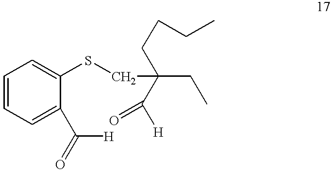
C1=CC=C(C([H])=O)C(SCC(CC)(C([H])=O)CCCC)=C1
